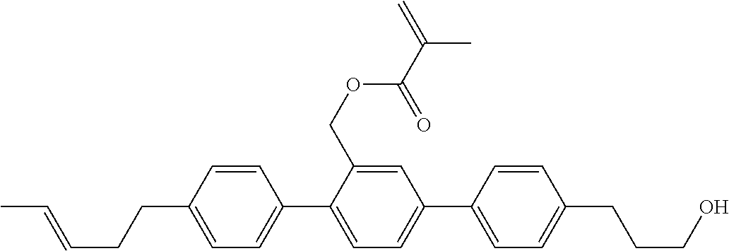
C1=CC(CCC=CC)=CC=C1C1=CC=C(C2=CC=C(CCCO)C=C2)C=C1COC(C(=C)C)=O
